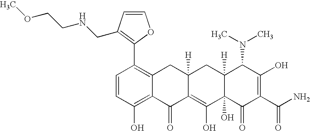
C1=CC(O)=C2C(=C1C1=C(CNCCOC)C=CO1)CC1([H])C(=C(O)C3(O)C([H])(C1)C(N(C)C)C(O)=C(C(N)=O)C3=O)C2=O
